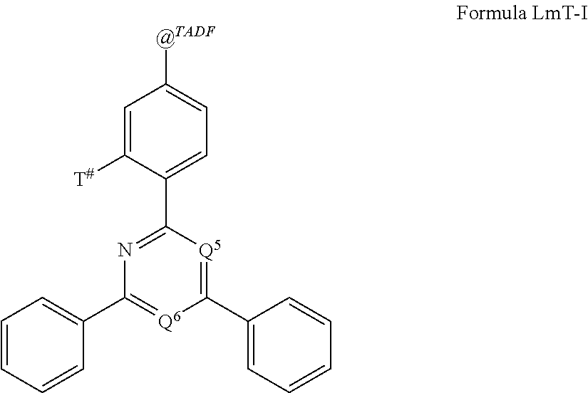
C1=C([T#])C(C2=NC(C3=CC=CC=C3)=[Q6]C(C3=CC=CC=C3)=[Q5]2)=CC=C1[@TADF]
